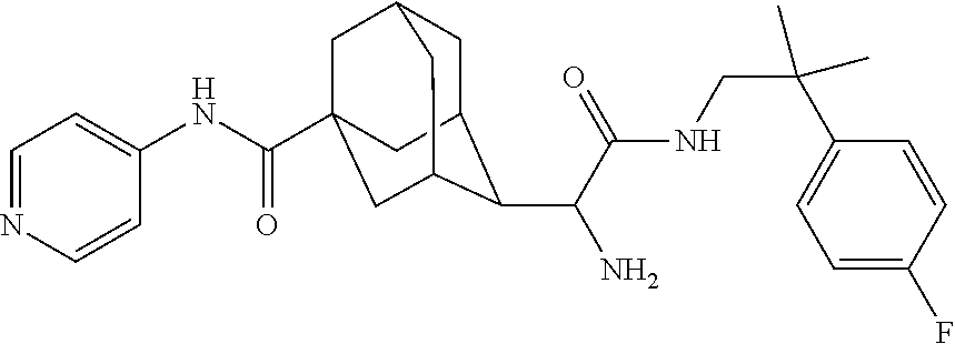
C1C2C(C(C(NCC(C3=CC=C(F)C=C3)(C)C)=O)N)C3CC(C(NC4=CC=NC=C4)=O)(CC1C3)C2
